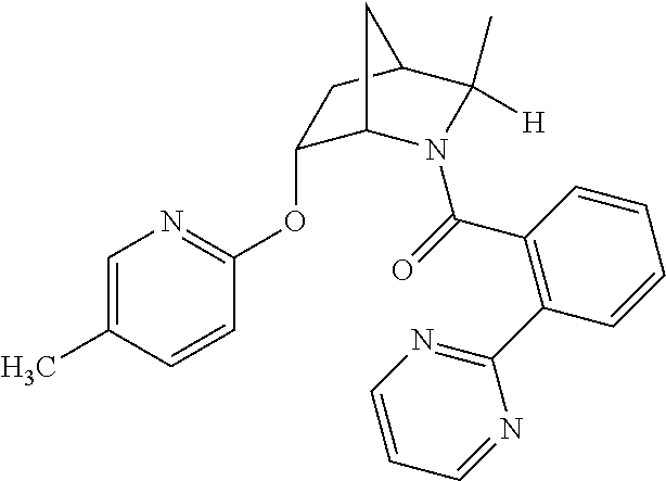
C1=C(C)C=CC(OC2C3N(C(=O)C4=C(C5=NC=CC=N5)C=CC=C4)C([H])(C)C(C2)C3)=N1
